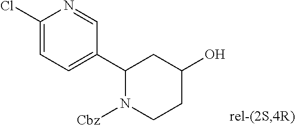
C1(C2CC(O)CCN2[Cbz])=CC=C(Cl)N=C1
